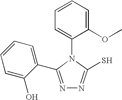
N1=C(C2=CC=CC=C2O)N(C2=CC=CC=C2OC)C(S)=N1
